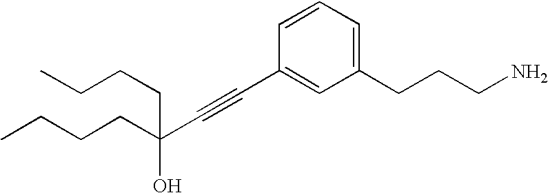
C(CCC)C(C#CC1=CC(CCCN)=CC=C1)(CCCC)O
